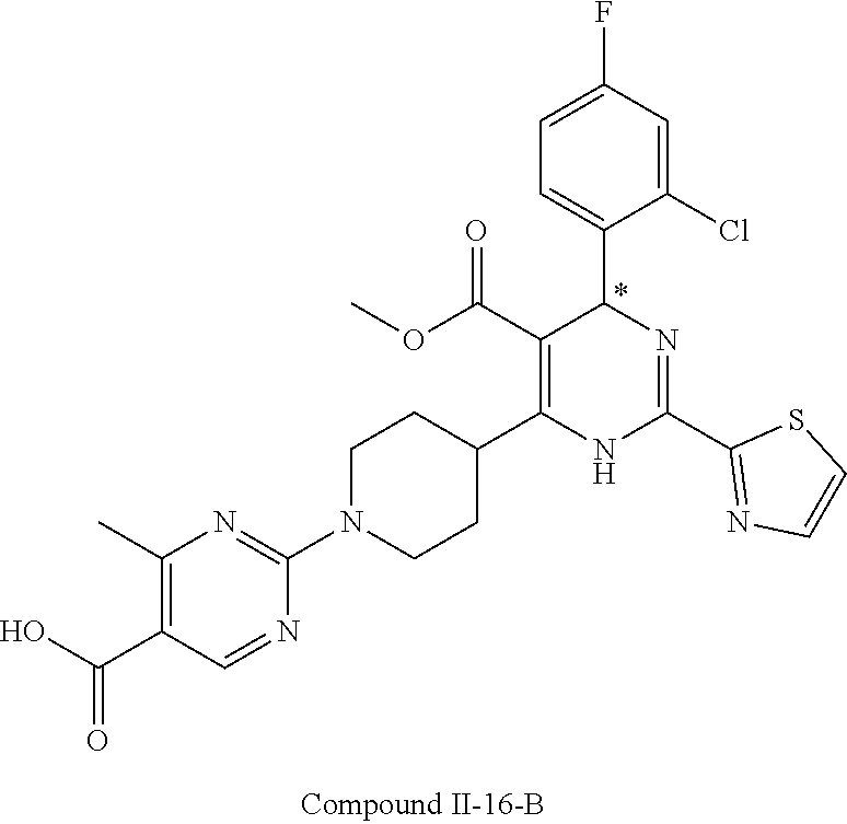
C1=C(Cl)C(C2N=C(C3=NC=CS3)NC(C3CCN(C4=NC(C)=C(C(O)=O)C=N4)CC3)=C2C(OC)=O)=CC=C1F
